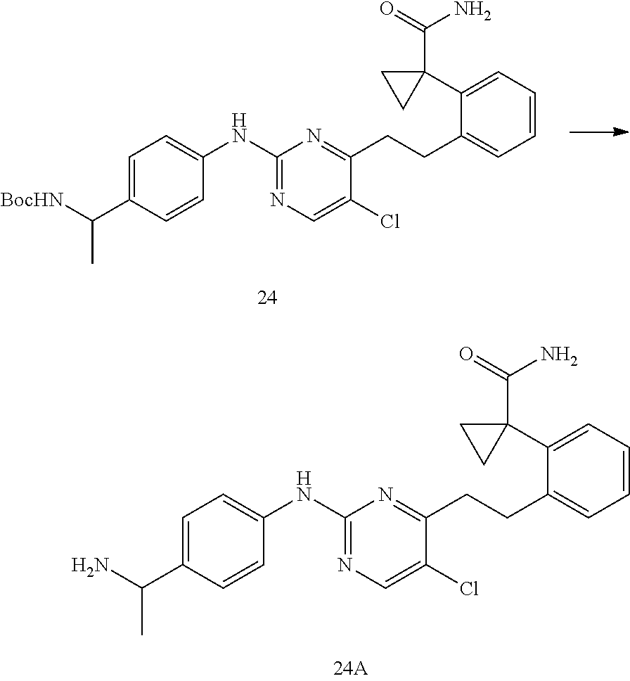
C1=C(C2(C(=O)N)CC2)C(CCC2=NC(NC3=CC=C(C([BocHN])C)C=C3)=NC=C2Cl)=CC=C1.C1=C(C2(C(=O)N)CC2)C(CCC2=NC(NC3=CC=C(C(N)C)C=C3)=NC=C2Cl)=CC=C1
